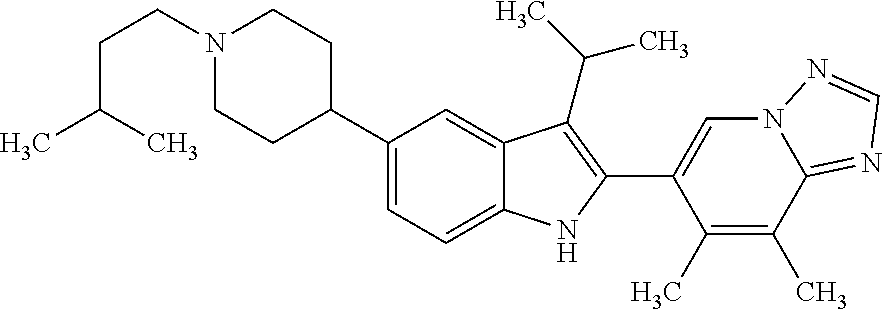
C(N1CCC(C2=CC=C3C(=C2)C(C(C)C)=C(C2=CN4C(=NC=N4)C(C)=C2C)N3)CC1)CC(C)C
